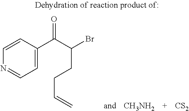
[CS2].C1=CC(C(C(Br)CCC=C)=O)=CC=N1.[CH3NH2]
